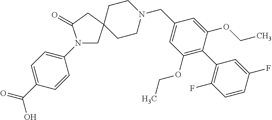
N1(C2=CC=C(C(=O)O)C=C2)CC2(CC1=O)CCN(CC1=CC(OCC)=C(C3=C(F)C=CC(F)=C3)C(OCC)=C1)CC2
